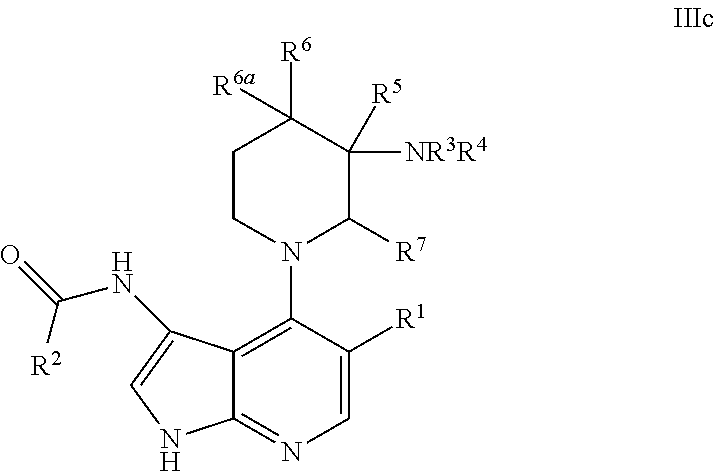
C1=C([R1])C(N2C([R7])C([NR3R4])([R5])C([R6])([R6a])CC2)=C2C(=N1)NC=C2NC(=O)[R2]
